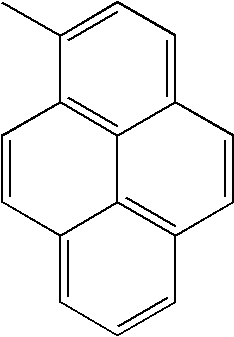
C1(C)=CC=C2C3=C1C=CC1=CC=CC(=C31)C=C2
